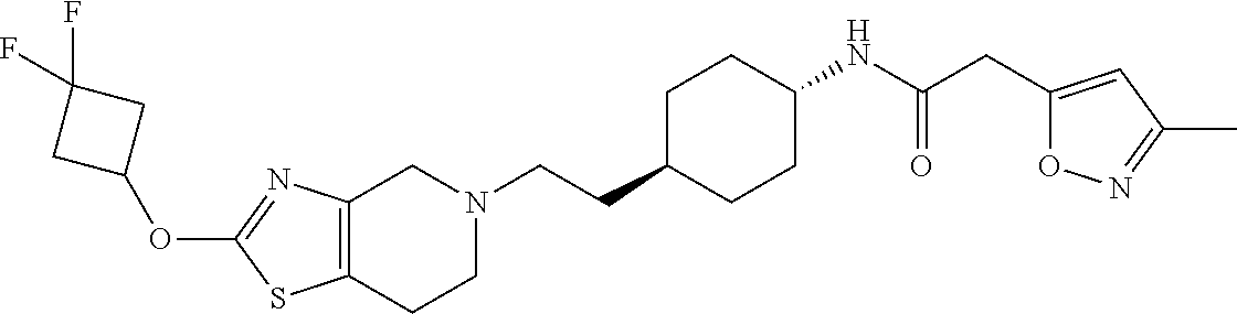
C12=C(CCN(CCC3CCC(NC(CC4=CC(C)=NO4)=O)CC3)C1)SC(OC1CC(F)(F)C1)=N2
